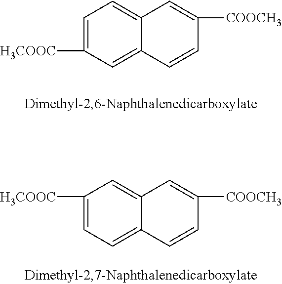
C1=C([H3COOC])C=C2C(=C1)C=C([COOCH3])C=C2.C1([H3COOC])=CC=C2C(=C1)C=C([COOCH3])C=C2
